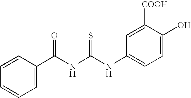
C1=CC=CC=C1C(NC(NC1=CC=C(O)C([COOH])=C1)=S)=O
